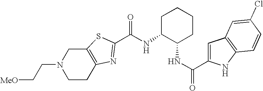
N1(CC[MeO])CCC2=C(C1)SC(C(NC1C(NC(C3=CC4=C(N3)C=CC(Cl)=C4)=O)CCCC1)=O)=N2
